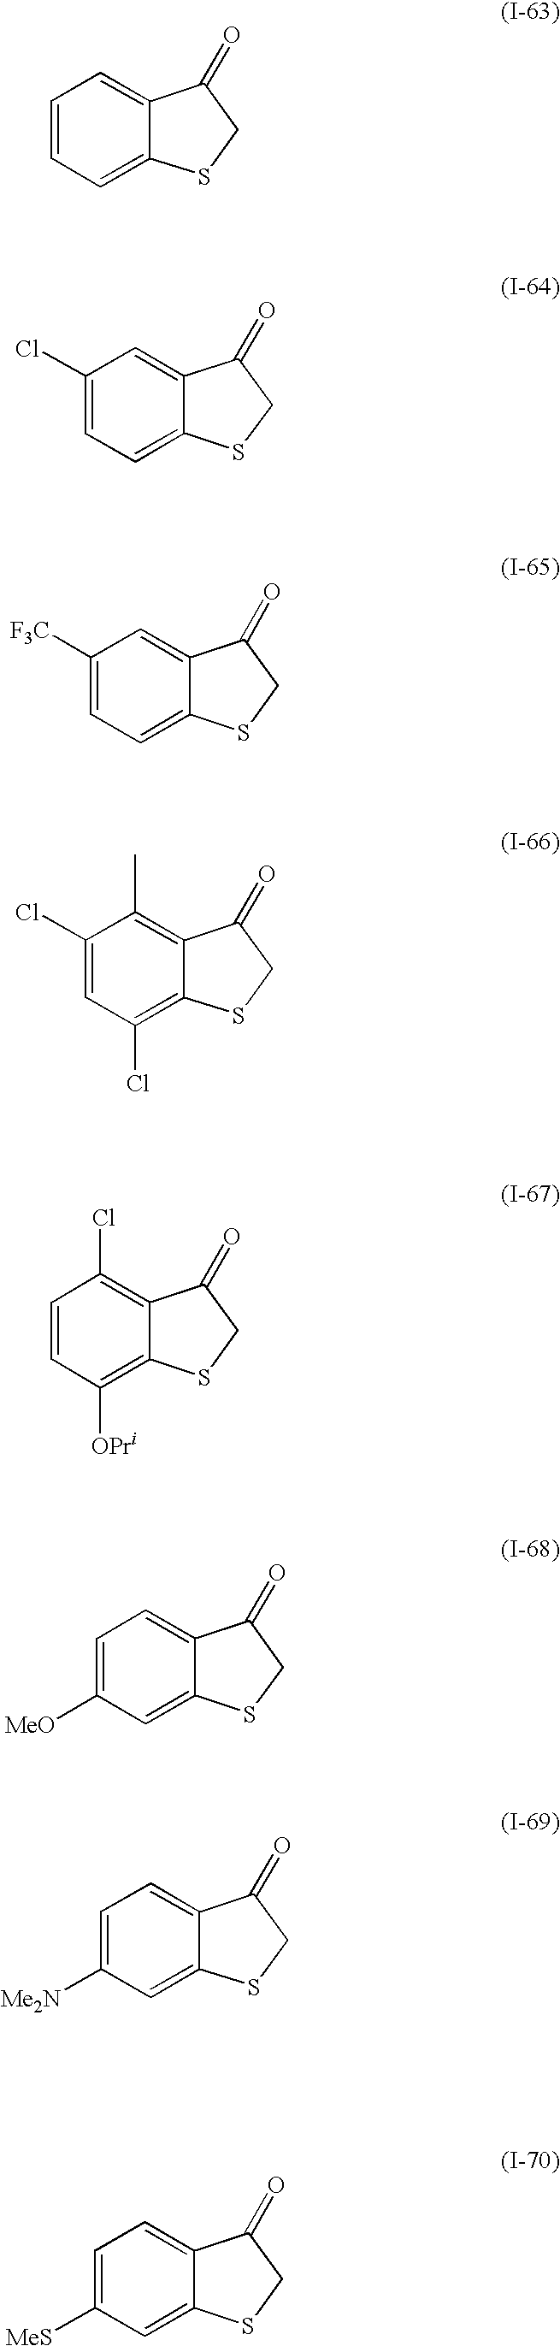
C1=CC=C2C(=C1)C(=O)CS2.C1(Cl)=CC=C2C(=C1)C(=O)CS2.C1([F3C])=CC=C2C(=C1)C(=O)CS2.C1(Cl)=CC(Cl)=C2C(=C1C)C(=O)CS2.C1=CC([OPri])=C2C(=C1Cl)C(=O)CS2.C1=C([MeO])C=C2C(=C1)C(=O)CS2.C1=C([Me2N])C=C2C(=C1)C(=O)CS2.C1=C([MeS])C=C2C(=C1)C(=O)CS2
